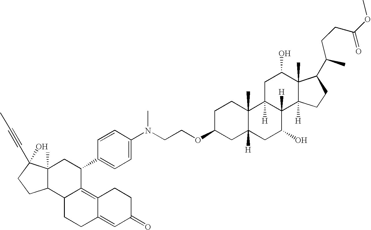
C12(C)C(C3C(=C4C(=CC(=O)CC4)CC3)C(C3=CC=C(N(CCOC4CC5([H])C(C)(CC4)C4([H])C([H])(C(O)C5)C5([H])C(C)(C(O)C4)C(C(C)CCC(=O)OC)CC5)C)C=C3)C1)CCC2(C#CC)O
